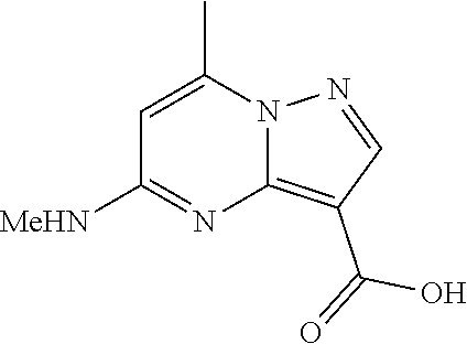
C1=C(C)N2C(=C(C(=O)O)C=N2)N=C1[MeHN]
